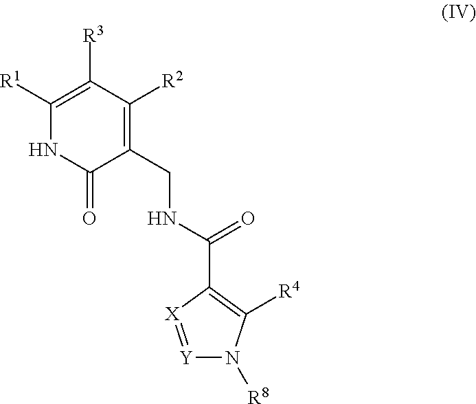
C1(CNC(C2=C([R4])N([R8])[Y]=[X]2)=O)=C([R2])C([R3])=C([R1])NC1=O
